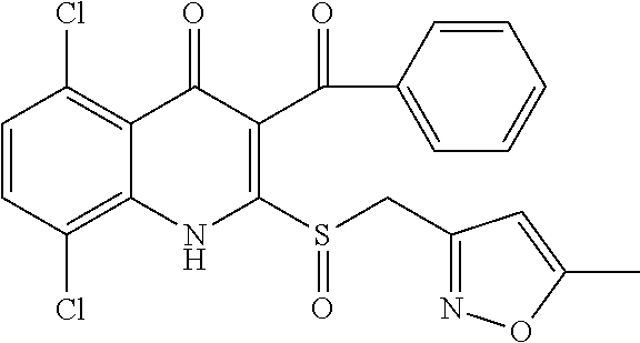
C1=CC(Cl)=C2C(=C1Cl)C(=O)C(C(C1=CC=CC=C1)=O)=C(S(CC1=NOC(C)=C1)=O)N2
